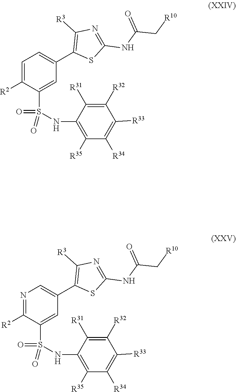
C1=C([R2])C(S(=O)(=O)NC2=C([R35])C([R34])=C([R33])C([R32])=C2[R31])=CC(C2=C([R3])N=C(NC(=O)C[R10])S2)=C1.N1=C([R2])C(S(=O)(=O)NC2=C([R35])C([R34])=C([R33])C([R32])=C2[R31])=CC(C2=C([R3])N=C(NC(=O)C[R10])S2)=C1
